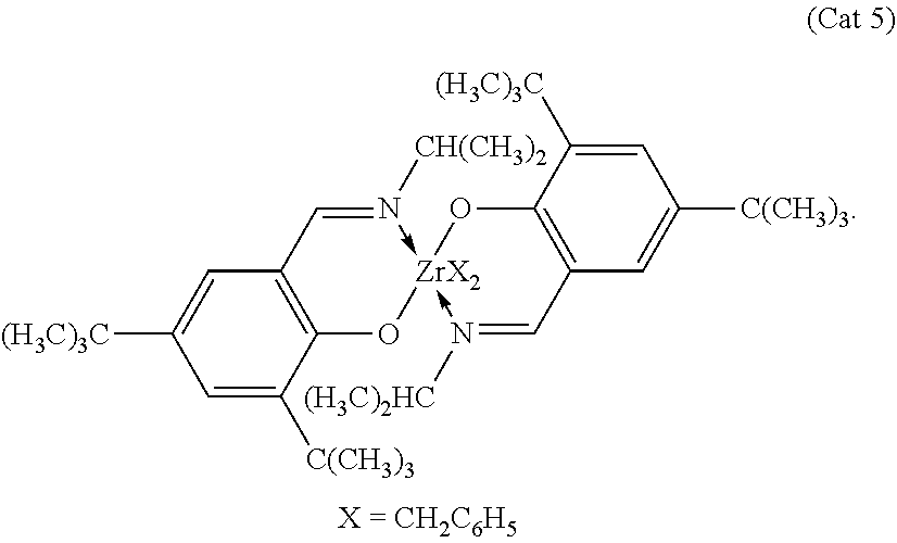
C1=C([(H3C)3C])C=C([C(CH3)3])C2=C1C=N([CH(CH3)2])->[ZrX2]1(-N([(H3C)2HC])=CC3=C(O1)C([(H3C)3C])=CC([C(CH3)3])=C3)O2
